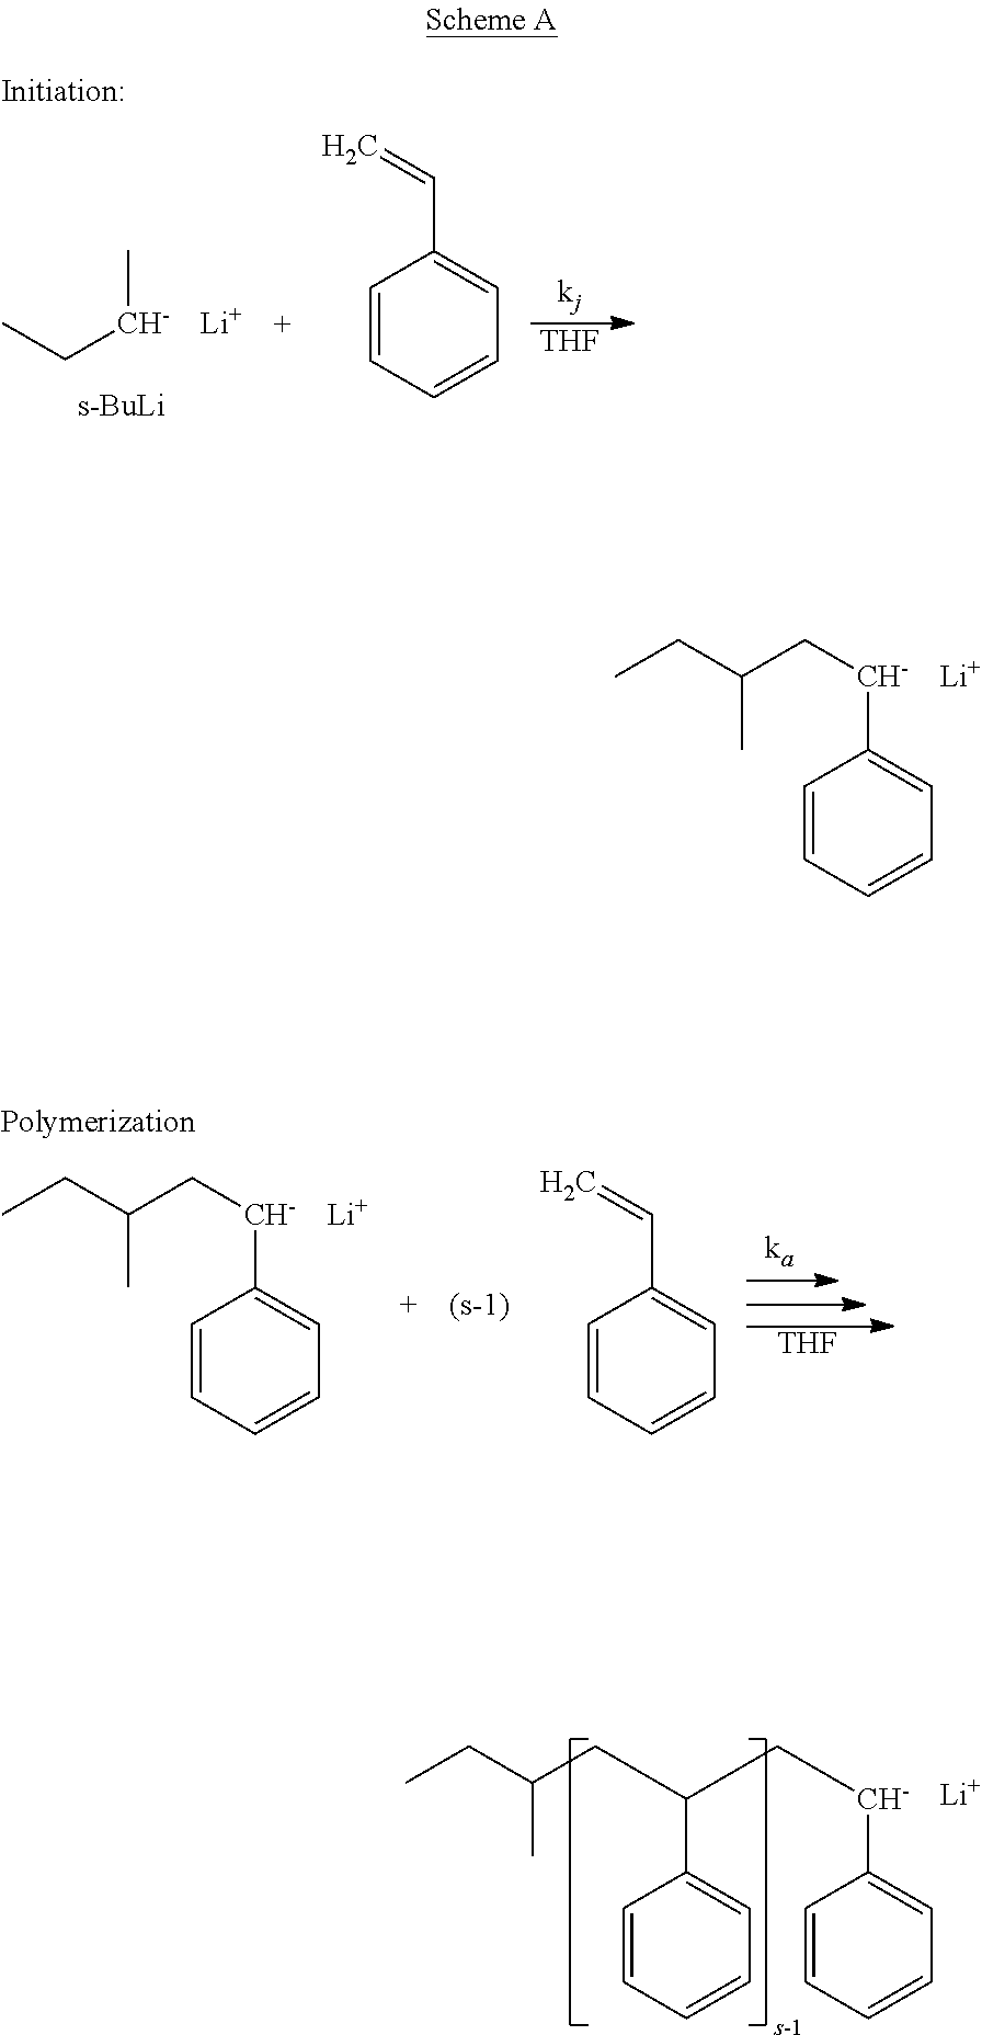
C1=CC=CC=C1[CH-]CC(CC)C.[Li].CC[CH-]C.[Li].[s-BuLi].[THF].C1=CC=CC=C1C=C.[Li].C1=CC=CC=C1[CH-]CC(C1=CC=CC=C1)CC(CC)C.C1=CC=CC=C1[CH-]CC(CC)C.[Li].[THF].C1=CC=CC=C1C=C
